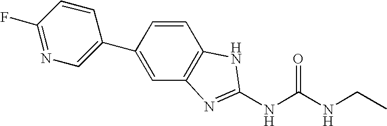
C1(C2=CC3=C(C=C2)NC(NC(NCC)=O)=N3)=CN=C(F)C=C1
